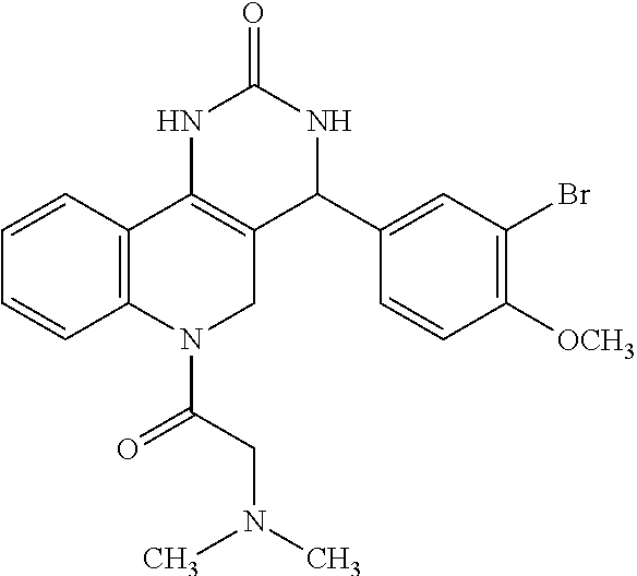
C1=CC2=C(C=C1)N(C(CN(C)C)=O)CC1=C2NC(=O)NC1C1=CC(Br)=C([OCH3])C=C1
